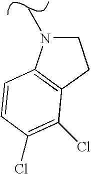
C1N(C)C2=C(C1)C(Cl)=C(Cl)C=C2
